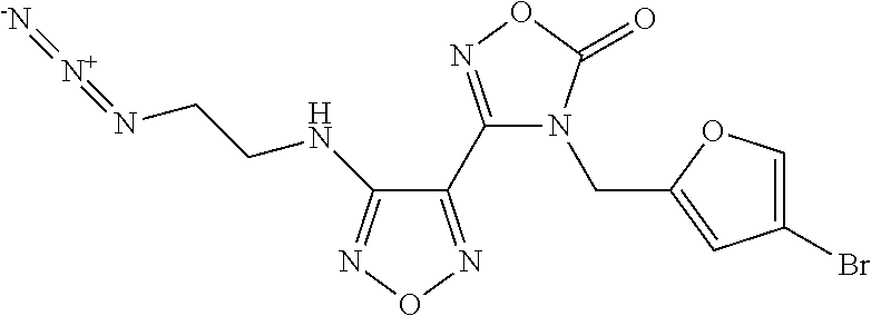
C1(NCCN=[N+]=[-N])=NON=C1C1=NOC(=O)N1CC1=CC(Br)=CO1
